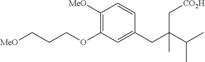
[MeO]CCCOC1=C([MeO])C=CC(CC(C(C)C)(C[CO2H])C)=C1
